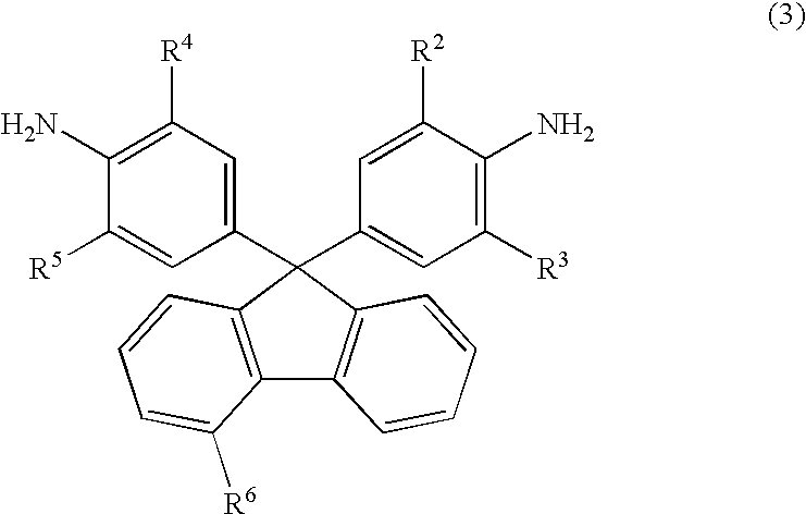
C1(N)=C([R4])C=C(C2(C3=CC([R3])=C(N)C([R2])=C3)C3=C(C4=C2C=CC=C4[R6])C=CC=C3)C=C1[R5]
